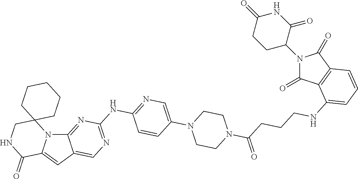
N12C3=NC(NC4=NC=C(N5CCN(C(=O)CCCNC6=CC=CC7=C6C(=O)N(C6C(=O)NC(=O)CC6)C7=O)CC5)C=C4)=NC=C3C=C1C(=O)NCC21CCCCC1
